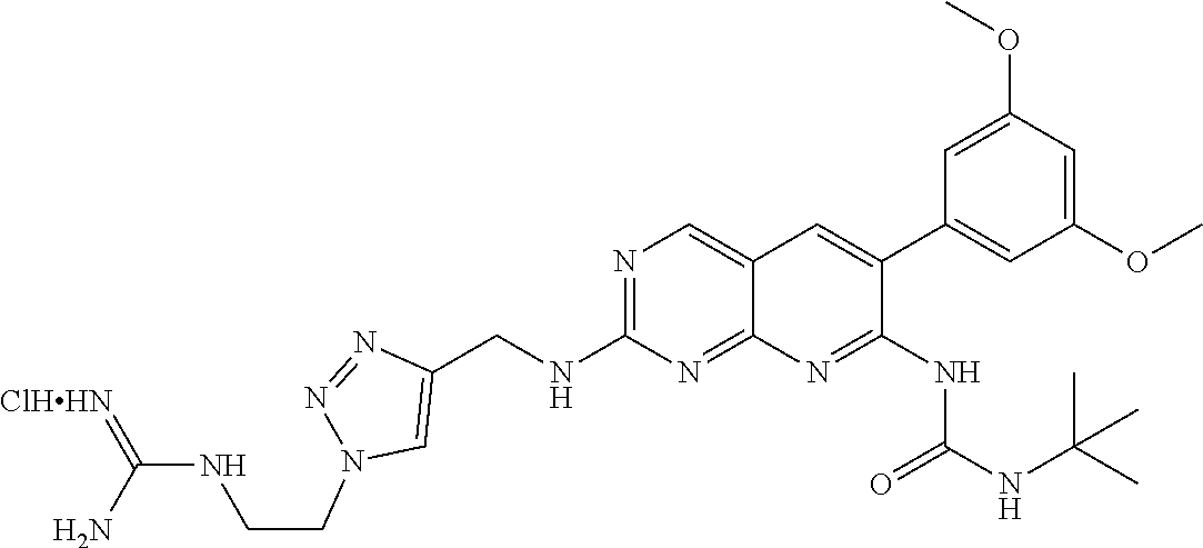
N1=C(NCC2=CN(CCNC(=[ClHHN])N)N=N2)N=C2C(=C1)C=C(C1=CC(OC)=CC(OC)=C1)C(NC(=O)NC(C)(C)C)=N2
